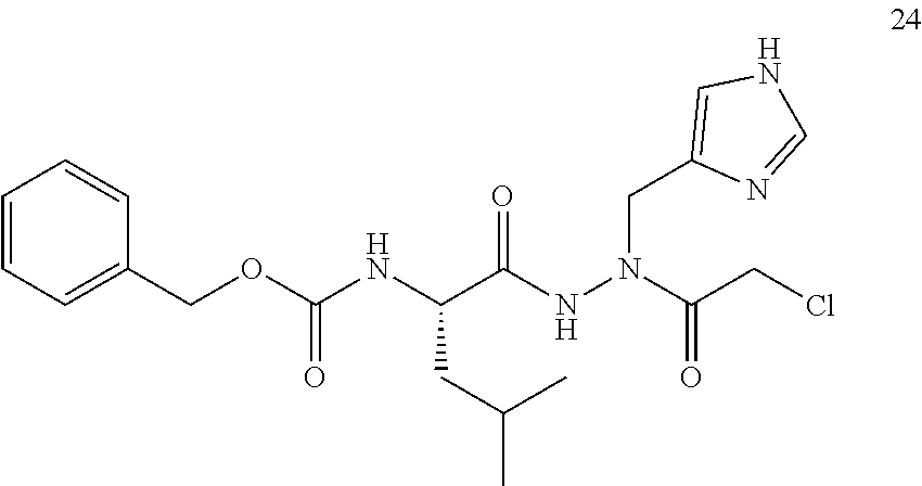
C(C(NN(CC1=CNC=N1)C(CCl)=O)=O)(NC(OCC1=CC=CC=C1)=O)CC(C)C
